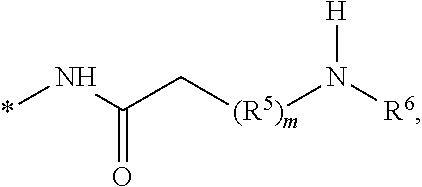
*NC(C[(R5)m]N([R6])[H])=O
